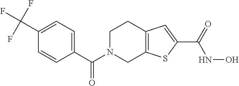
C1(C(F)(F)F)=CC=C(C(N2CC3=C(CC2)C=C(C(NO)=O)S3)=O)C=C1
